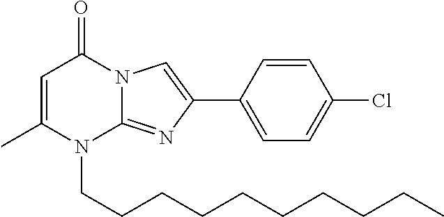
N12C(=NC(C3=CC=C(Cl)C=C3)=C1)N(CCCCCCCCCC)C(C)=CC2=O
